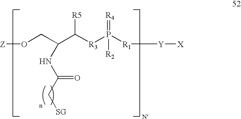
[Z]OCC(C([R3]P([R1][Y][X])(=[R4])[R2])[R5])NC(C[SG])=O
